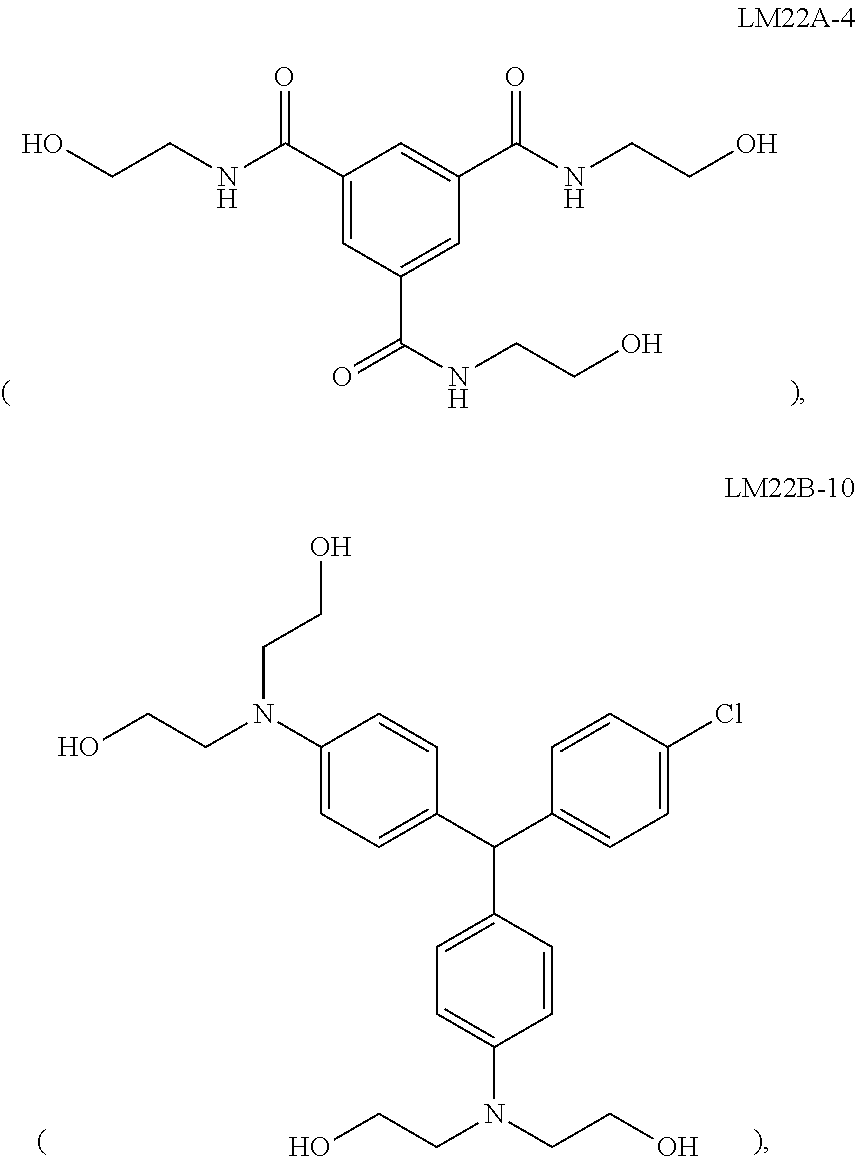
C1(N(CCO)CCO)=CC=C(C(C2=CC=C(N(CCO)CCO)C=C2)C2=CC=C(Cl)C=C2)C=C1.OCCNC(C1=CC(C(NCCO)=O)=CC(C(NCCO)=O)=C1)=O
